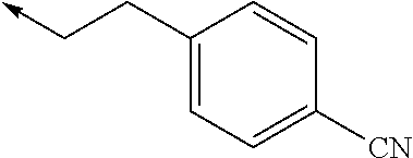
C1(CC->C)=CC=C([CN])C=C1
